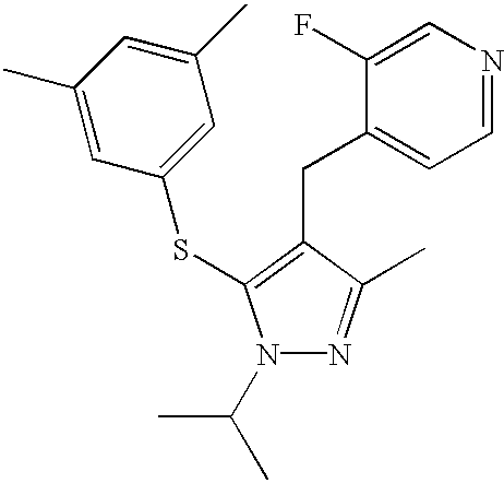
C1(C)=CC(SC2=C(CC3=CC=NC=C3F)C(C)=NN2C(C)C)=CC(C)=C1
